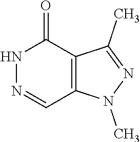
N1=CC2=C(C(=O)N1)C(C)=NN2C
